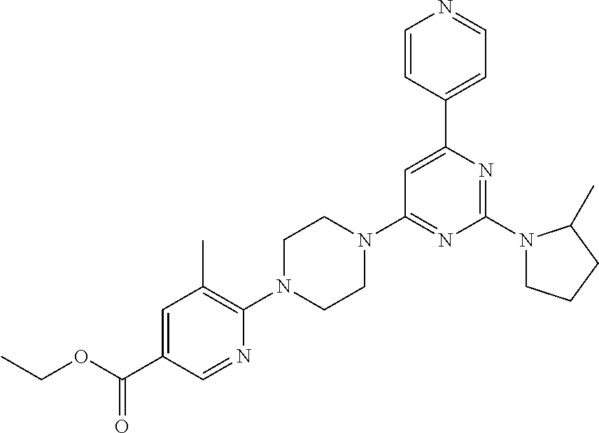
O(C(C1=CC(C)=C(N2CCN(C3=NC(N4CCCC4C)=NC(C4=CC=NC=C4)=C3)CC2)N=C1)=O)CC
